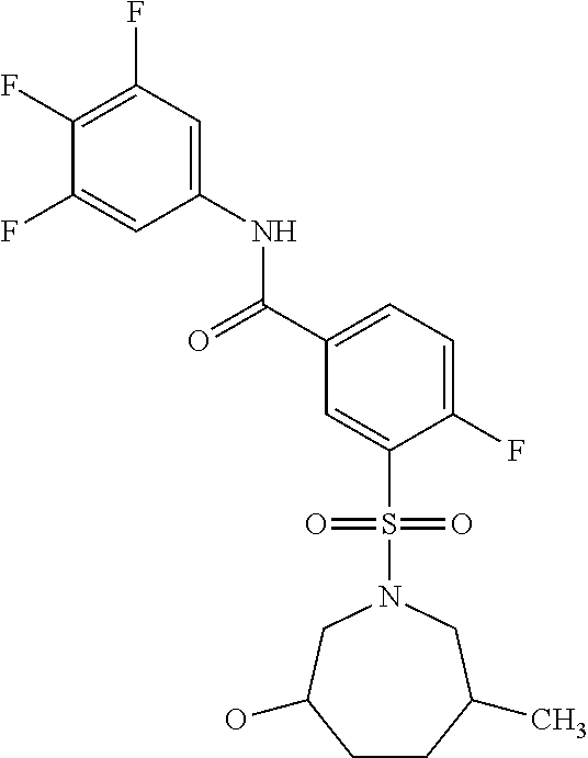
C1(F)=C(F)C=C(NC(C2=CC=C(F)C(S(N3CC(O)CCC(C)C3)(=O)=O)=C2)=O)C=C1F
